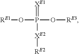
[RE1]OP(O[RE3])(=[XE1])[XE2][RE2]
